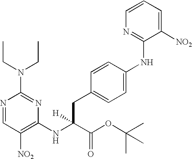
N1=CC([NO2])=C(NC(C(OC(C)(C)C)=O)([H])CC2=CC=C(NC3=NC=CC=C3[NO2])C=C2)N=C1N(CC)CC
